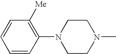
C1=CC([Me])=C(N2CCN(C)CC2)C=C1
